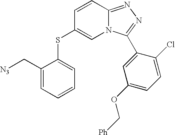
C1=CC2=NN=C(C3=CC(OC[Ph])=CC=C3Cl)N2C=C1SC1=CC=CC=C1C[N3]
